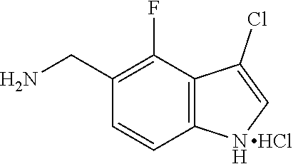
C1(F)=C(CN)C=CC2=C1C(Cl)=CN2.Cl
